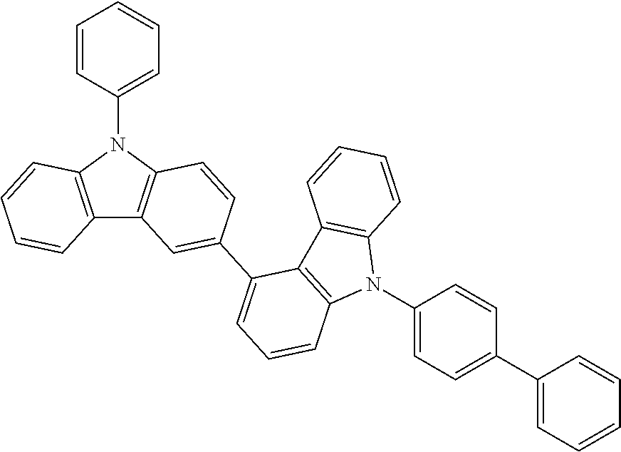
C12=C(N(C3=CC=CC=C3)C3=C1C=C(C1=CC=CC4=C1C1=C(N4C4=CC=C(C5=CC=CC=C5)C=C4)C=CC=C1)C=C3)C=CC=C2
